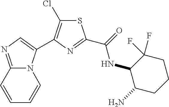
S1C(Cl)=C(C2=CN=C3N2C=CC=C3)N=C1C(=O)NC1C(N)CCCC1(F)F
